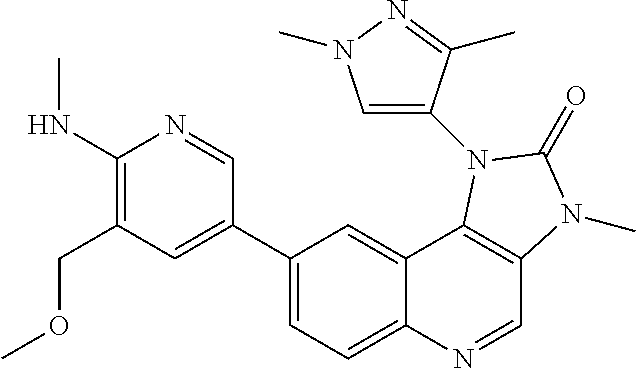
C1(NC)=C(COC)C=C(C2=CC=C3C(=C2)C2=C(C=N3)N(C)C(=O)N2C2=CN(C)N=C2C)C=N1
